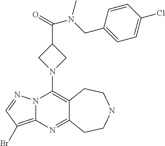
N12C(=C(Br)C=N1)N=C1C(=C2N2CC(C(=O)N(CC3=CC=C(Cl)C=C3)C)C2)CCNCC1
